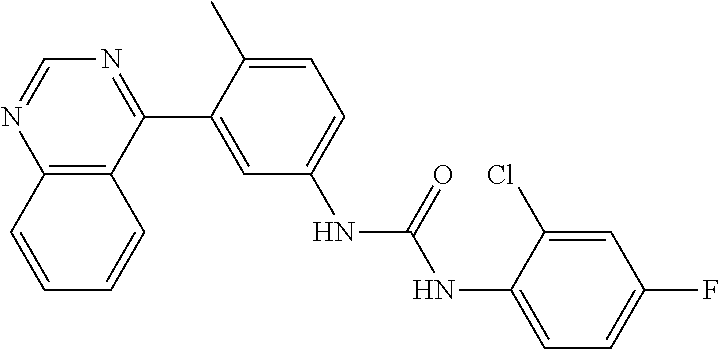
C12=C(C(C3=CC(NC(=O)NC4=CC=C(F)C=C4Cl)=CC=C3C)=NC=N1)C=CC=C2
